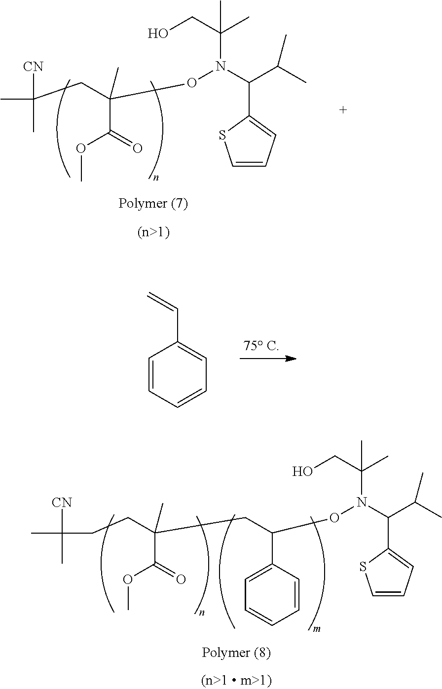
OCC(C)(C)N(C(C(C)C)C1=CC=CS1)OC(C(OC)=O)(CC(C)([CN])C)C.C1=CC=CC=C1C=C.OCC(C)(C)N(C(C(C)C)C1=CC=CS1)OC(C1=CC=CC=C1)CC(C(=O)OC)(CCC(C)([CN])C)C
